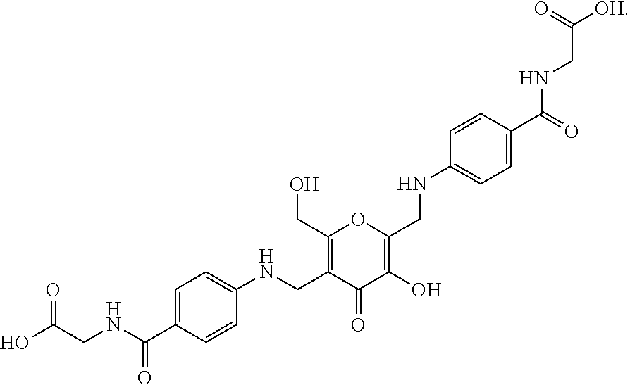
C1=C(C(NCC(O)=O)=O)C=CC(NCC2=C(CO)OC(CNC3=CC=C(C(=O)NCC([OH])=O)C=C3)=C(O)C2=O)=C1
